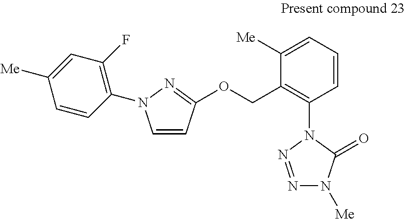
C1([Me])=CC=CC(N2N=NN([Me])C2=O)=C1COC1=NN(C2=C(F)C=C([Me])C=C2)C=C1
